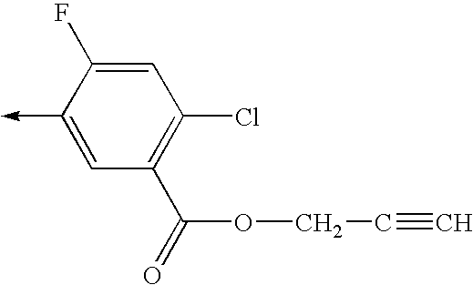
C1(->C)=CC(C(=O)OCC#C)=C(Cl)C=C1F
